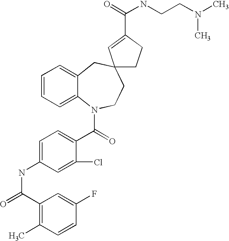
C1=CC=C2C(=C1)CC1(CCN2C(=O)C2=CC=C(NC(=O)C3=C(C)C=CC(F)=C3)C=C2Cl)CCC(C(NCCN(C)C)=O)=C1
